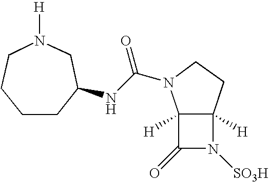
C12([H])C([H])(CCN1C(NC1CCCCN([H])C1)=O)N([SO3H])C2=O
